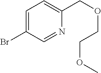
N1=CC(Br)=CC=C1COCCOC
